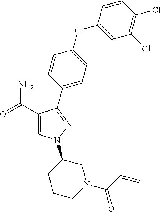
C1(C(=O)N)=CN(C2CCCN(C(=O)C=C)C2)N=C1C1=CC=C(OC2=CC(Cl)=C(Cl)C=C2)C=C1
